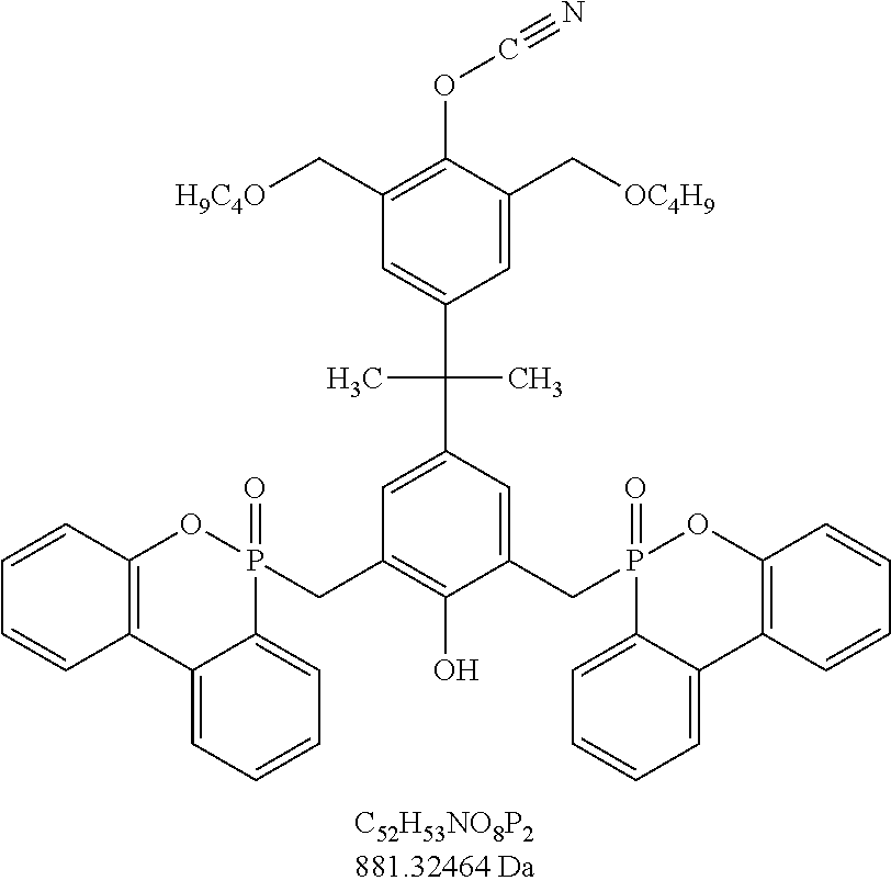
C(C1=C(OC#N)C(C[OC4H9])=CC(C(C)(C)C2=CC(CP3(=O)OC4=C(C=CC=C4)C4=CC=CC=C34)=C(O)C(CP3(=O)OC4=C(C=CC=C4)C4=CC=CC=C34)=C2)=C1)[H9C4O]
